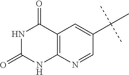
N1C(=O)NC2=C(C1=O)C=C(C(C)(C)C)C=N2
